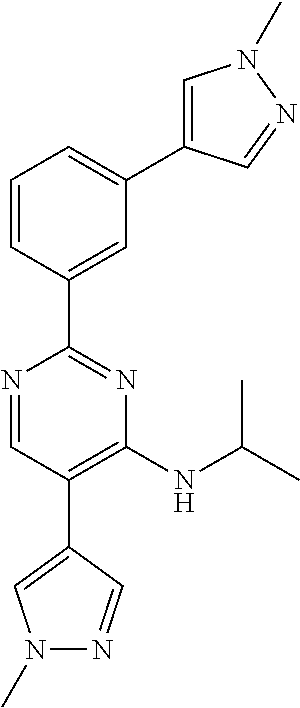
C1=C(C2=CC=CC(C3=NC(NC(C)C)=C(C4=CN(C)N=C4)C=N3)=C2)C=NN1C
